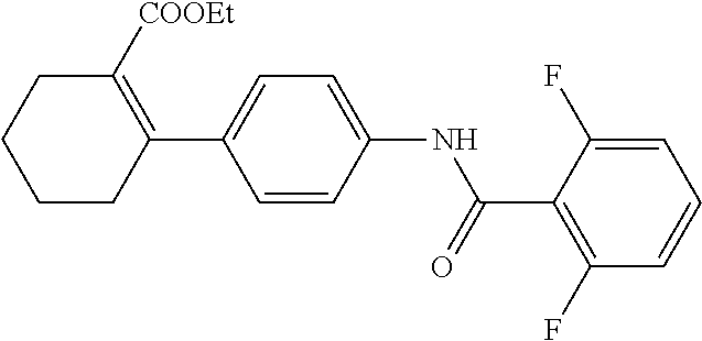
C1([COOEt])=C(C2=CC=C(NC(C3=C(F)C=CC=C3F)=O)C=C2)CCCC1
